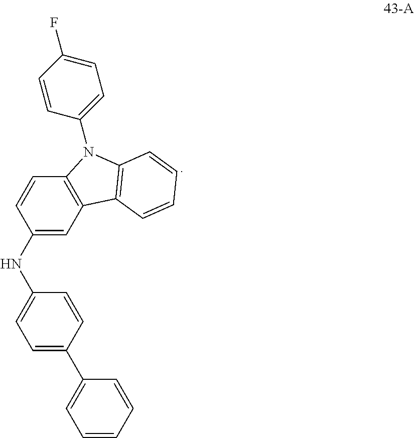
C1(NC2=CC=C(C3=CC=CC=C3)C=C2)=CC2=C(C=C1)N(C1=CC=C(F)C=C1)C1=C2C=CC=C1
